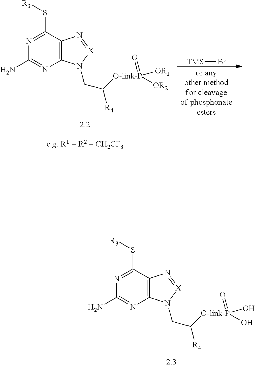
C12=C(C(S[R3])=NC(N)=N1)N=[X]N2CC([O-link-P](O)(=O)O)[R4].[TMS]Br.C12=C(C(S[R3])=NC(N)=N1)N=[X]N2CC([O-link-P]([OR1])(=O)[OR2])[R4]
